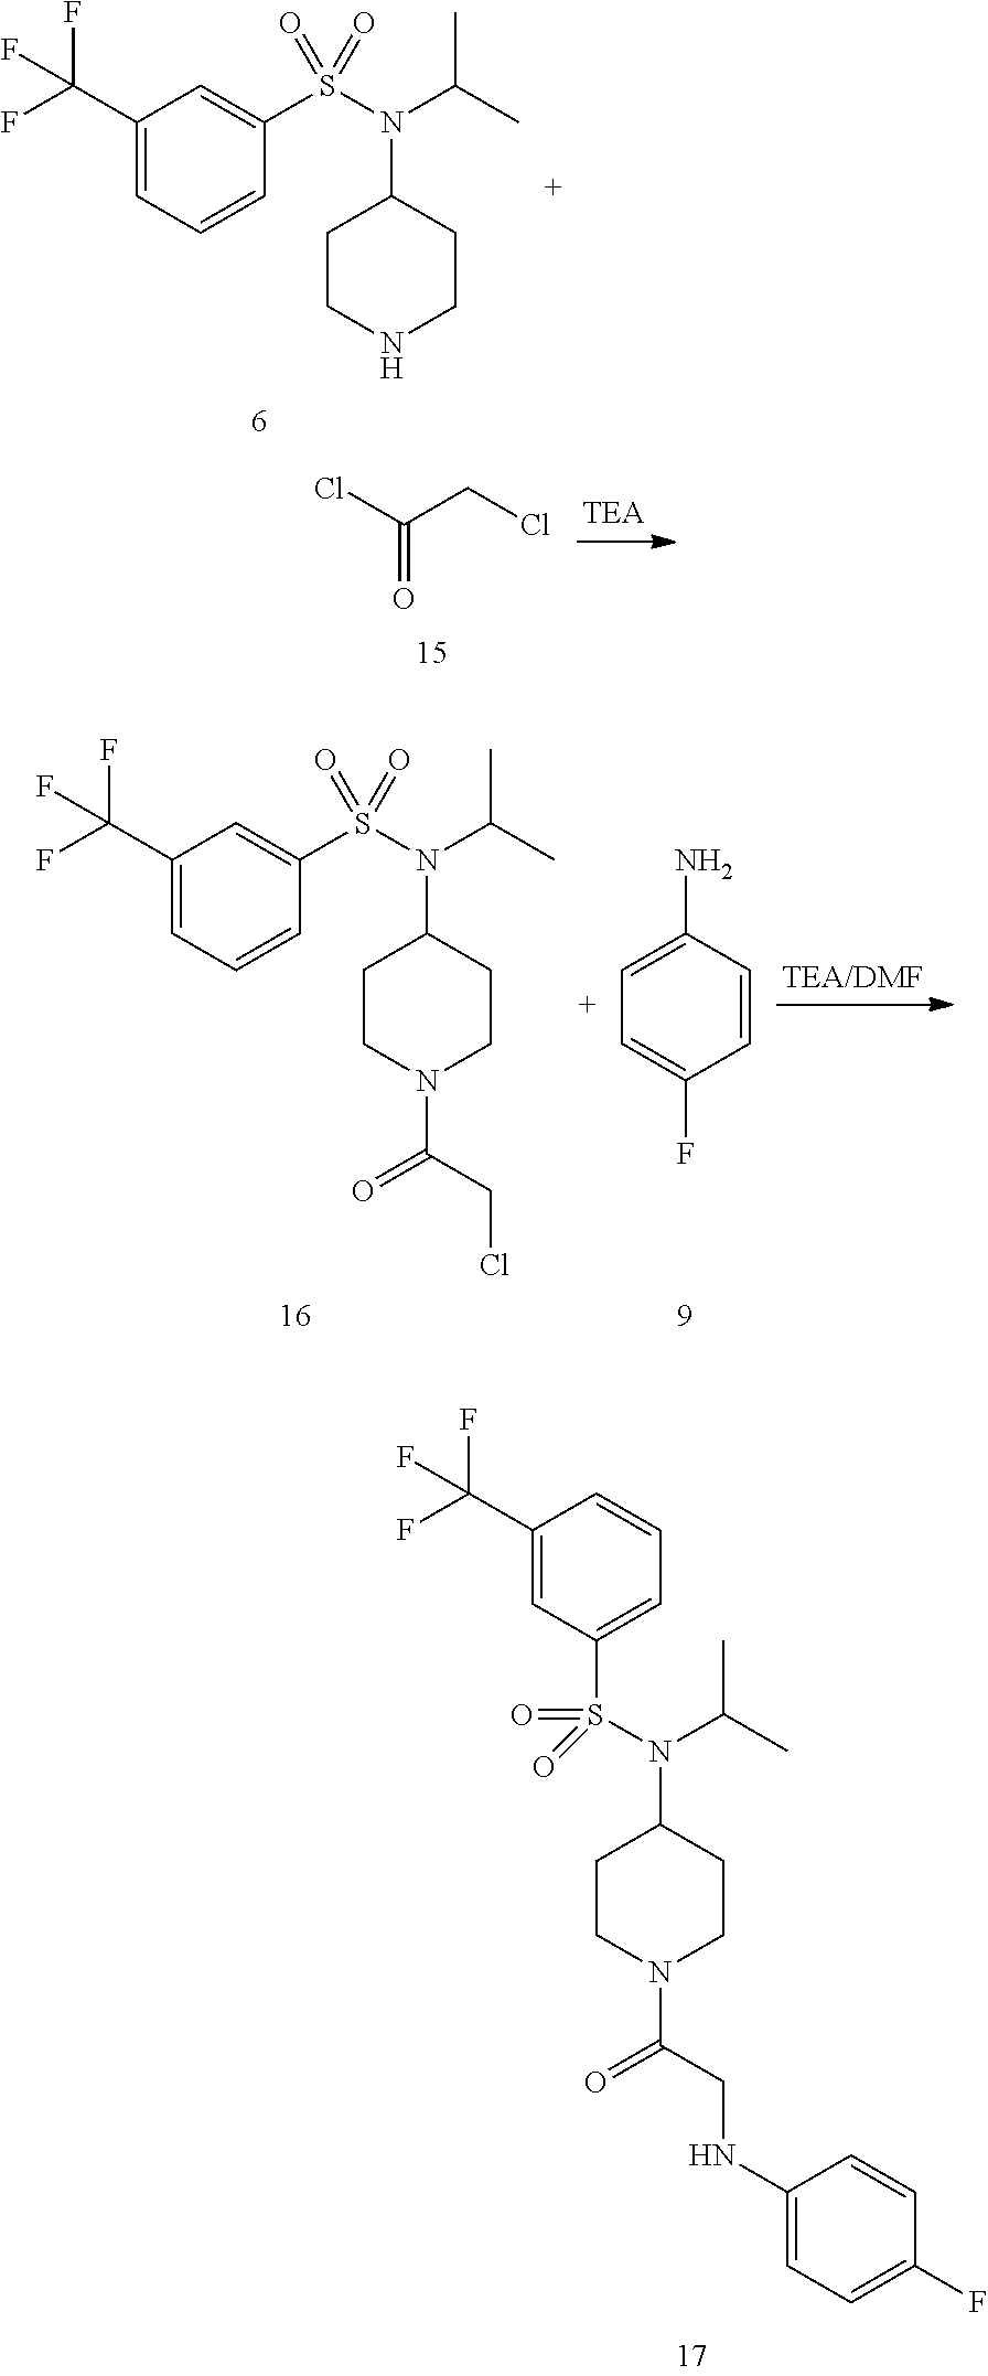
C1(C(F)(F)F)=CC=CC(S(N(C(C)C)C2CCNCC2)(=O)=O)=C1.C1(C(F)(F)F)=CC=CC(S(N(C(C)C)C2CCN(C(CCl)=O)CC2)(=O)=O)=C1.C1(N)=CC=C(F)C=C1.C1(C(F)(F)F)=CC(S(=O)(N(C(C)C)C2CCN(C(CNC3=CC=C(F)C=C3)=O)CC2)=O)=CC=C1.ClC(CCl)=O
